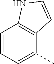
C1=CC=C(C)C2=C1NC=C2
